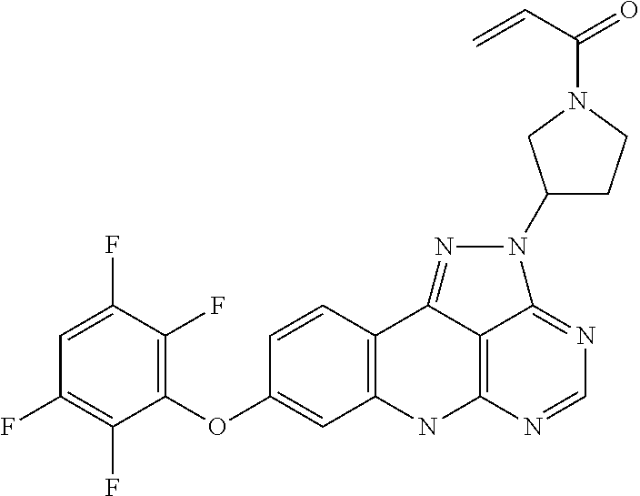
C1(OC2=CC3=C(C=C2)C2=NN(C4CCN(C(C=C)=O)C4)C4=NC=NC(=C24)N3)=C(F)C(F)=CC(F)=C1F
